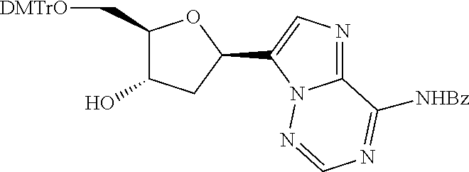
C1(C[DMTrO])C(O)CC(C2=CN=C3N2N=CN=C3[NHBz])O1
